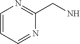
C1=CC=NC(CN)=N1
